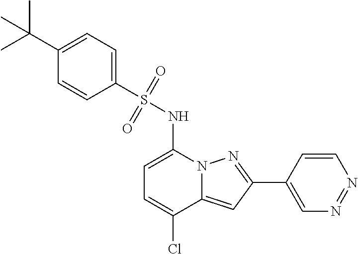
C1=C(NS(C2=CC=C(C(C)(C)C)C=C2)(=O)=O)N2C(=CC(C3=CN=NC=C3)=N2)C(Cl)=C1
